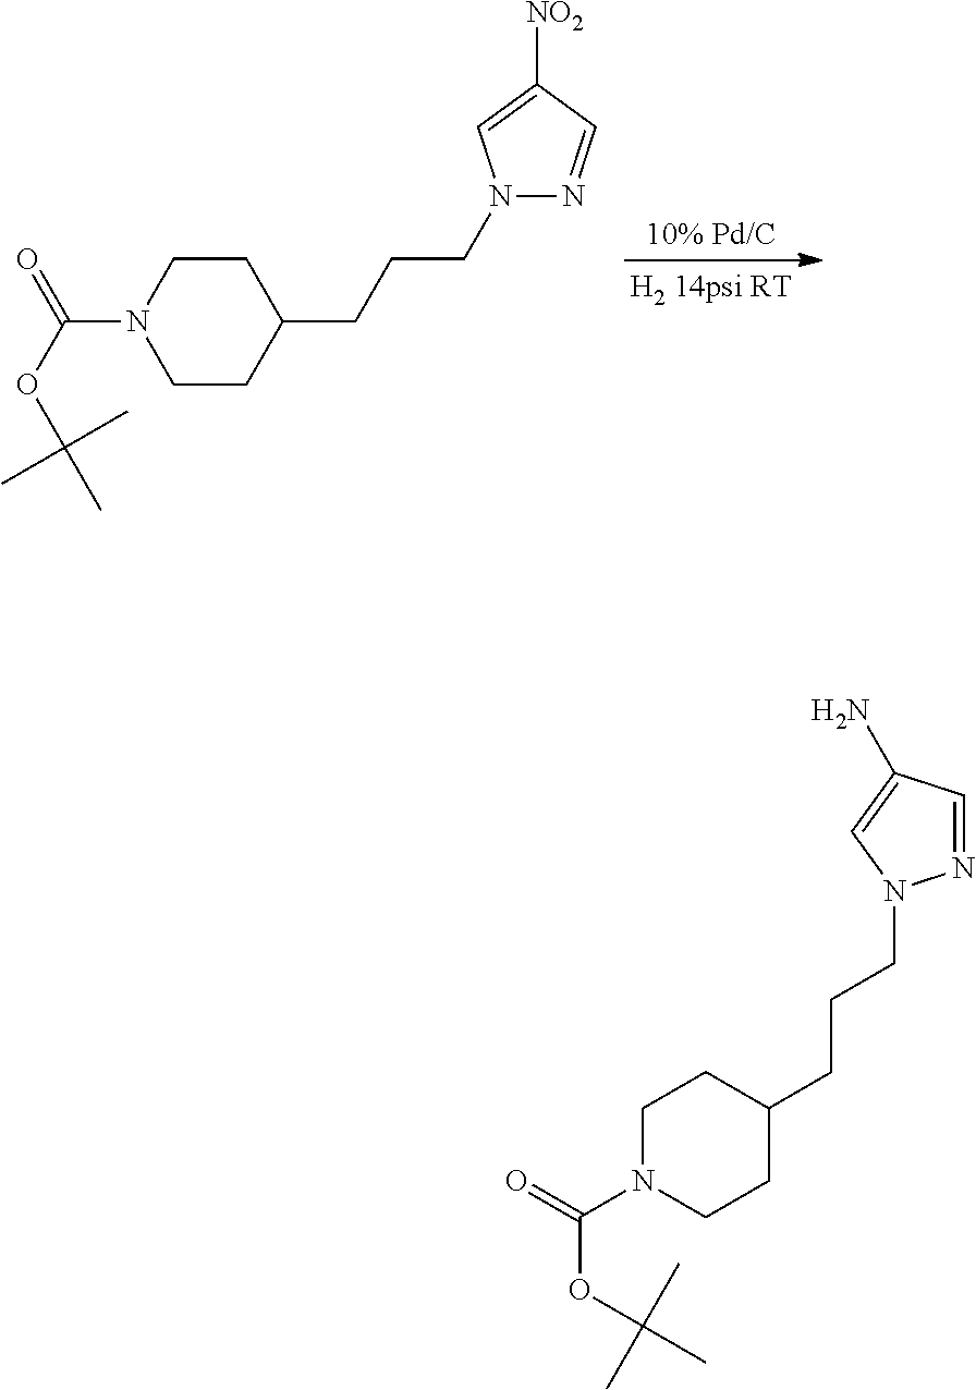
C1CC(CCCN2N=CC([NO2])=C2)CCN1C(OC(C)(C)C)=O.C1N(C(OC(C)(C)C)=O)CCC(CCCN2N=CC(N)=C2)C1
